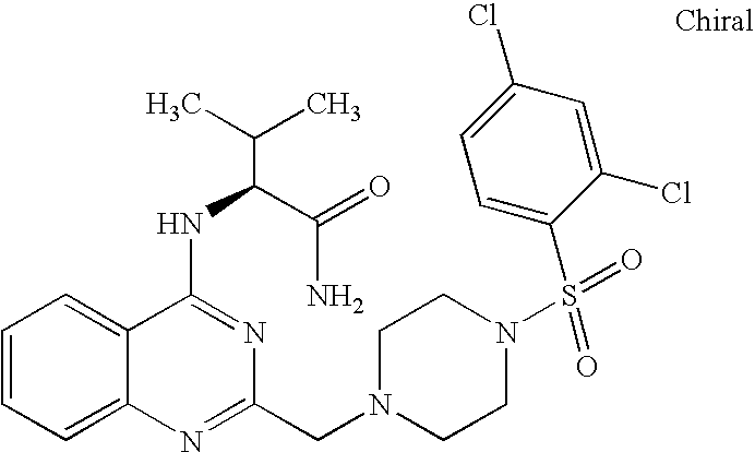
C1=CC=C2C(=C1)C(NC(C(N)=O)C(C)C)=NC(CN1CCN(S(=O)(=O)C3=CC=C(Cl)C=C3Cl)CC1)=N2
